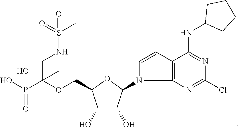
C12=C(N=C(Cl)N=C1NC1CCCC1)N(C1C(O)C(O)C(COC(P(O)(=O)O)(CNS(=O)(C)=O)C)O1)C=C2
